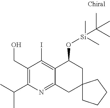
C(C1=C(C(C)C)N=C2C(=C1I)C(O[Si](C)(C)C(C)(C)C)CC1(C2)CCCC1)O
